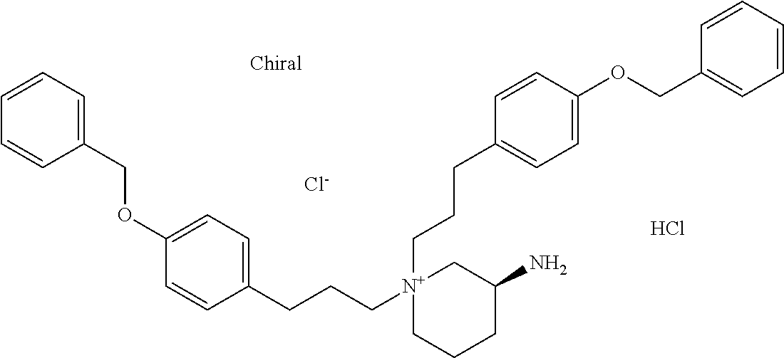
C1=CC=C(COC2=CC=C(CCC[N+]3(CCCC4=CC=C(OCC5=CC=CC=C5)C=C4)CCCC(N)C3)C=C2)C=C1.Cl.[Cl-]
